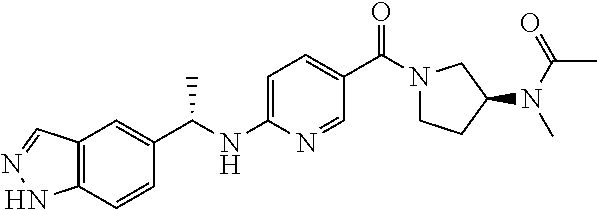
C1=C(NC(C2=CC3=C(C=C2)NN=C3)C)N=CC(C(N2CCC(N(C(C)=O)C)C2)=O)=C1
